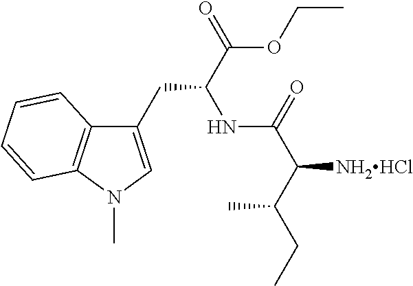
C1(CC(C(OCC)=O)NC(C([NH2HCl])C(CC)C)=O)=CN(C)C2=C1C=CC=C2
